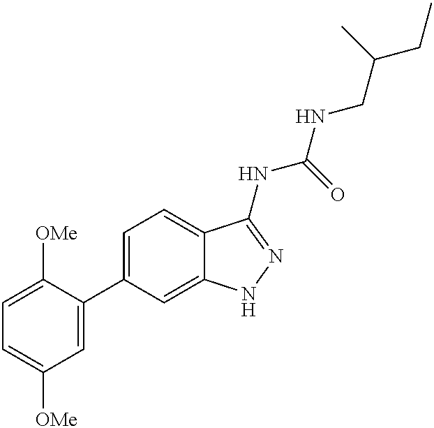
C1=C([OMe])C(C2=CC=C3C(=C2)NN=C3NC(NCC(CC)C)=O)=CC([OMe])=C1
